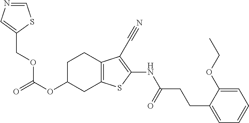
O(C1CC2=C(CC1)C(C#N)=C(NC(CCC1=CC=CC=C1OCC)=O)S2)C(OCC1=CN=CS1)=O
